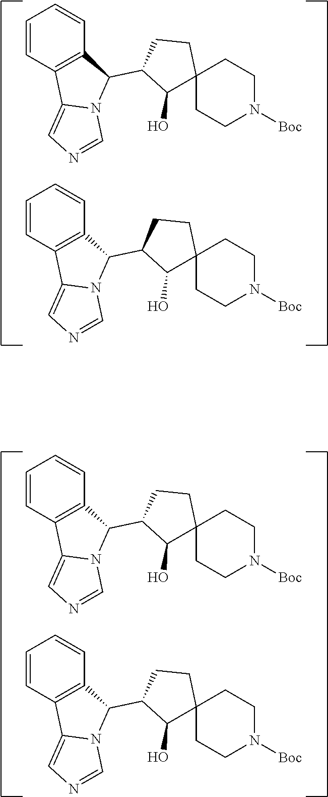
C1(C2C3=C(C4=CN=CN24)C=CC=C3)C(O)C2(CC1)CCN([Boc])CC2.C1(C2C3=C(C4=CN=CN24)C=CC=C3)C(O)C2(CC1)CCN([Boc])CC2.C1(C2C3=C(C4=CN=CN24)C=CC=C3)C(O)C2(CC1)CCN([Boc])CC2.C1(C2C3=C(C4=CN=CN24)C=CC=C3)C(O)C2(CC1)CCN([Boc])CC2
